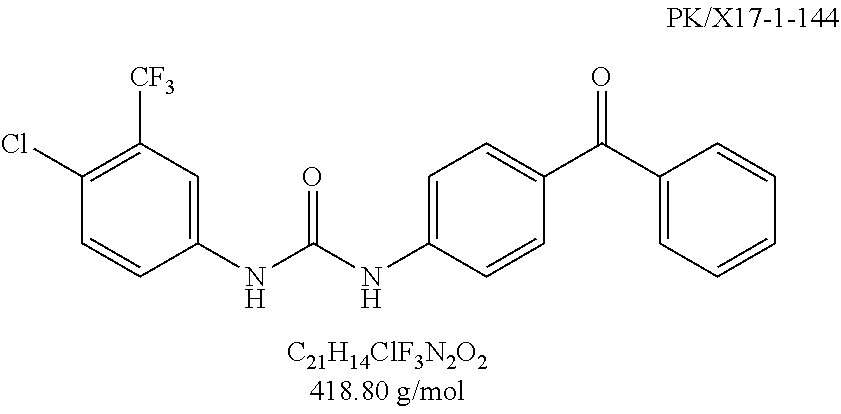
C1(Cl)=C([CF3])C=C(NC(NC2=CC=C(C(C3=CC=CC=C3)=O)C=C2)=O)C=C1
